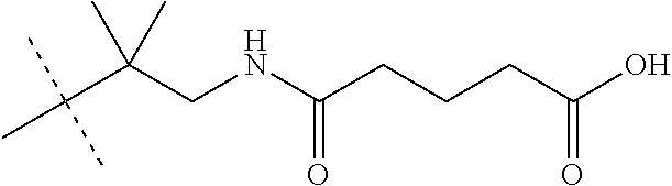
C(C(CNC(CCCC(O)=O)=O)(C)C)(C)(C)C
